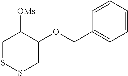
C1=CC=CC=C1COC1C([OMs])CSSC1
